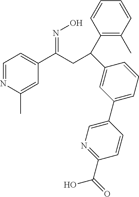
C1=NC(C)=CC(C(CC(C2=C(C)C=CC=C2)C2=CC(C3=CN=C(C(=O)O)C=C3)=CC=C2)=NO)=C1
